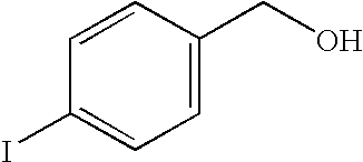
C1=CC(I)=CC=C1CO
